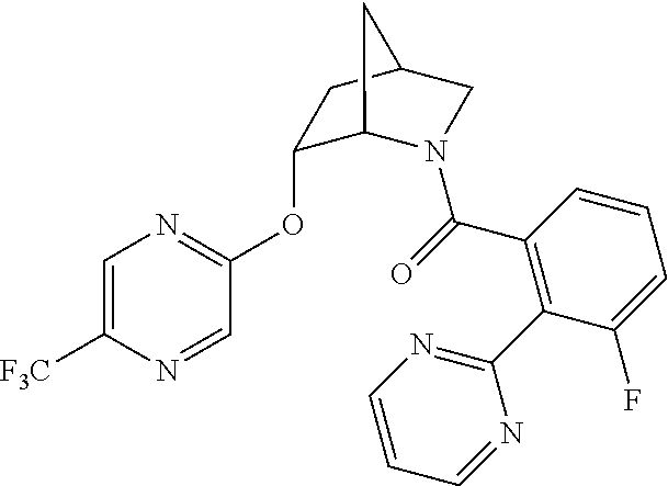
C1(OC2=NC=C([F3C])N=C2)C2N(C(=O)C3=C(C4=NC=CC=N4)C(F)=CC=C3)CC(C1)C2
